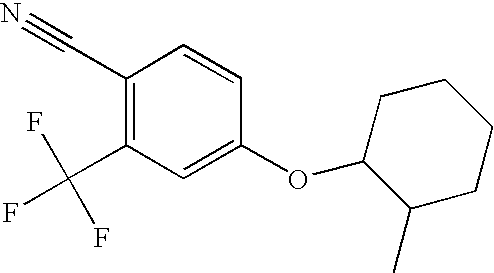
C1(C#N)=C(C(F)(F)F)C=C(OC2CCCCC2C)C=C1
